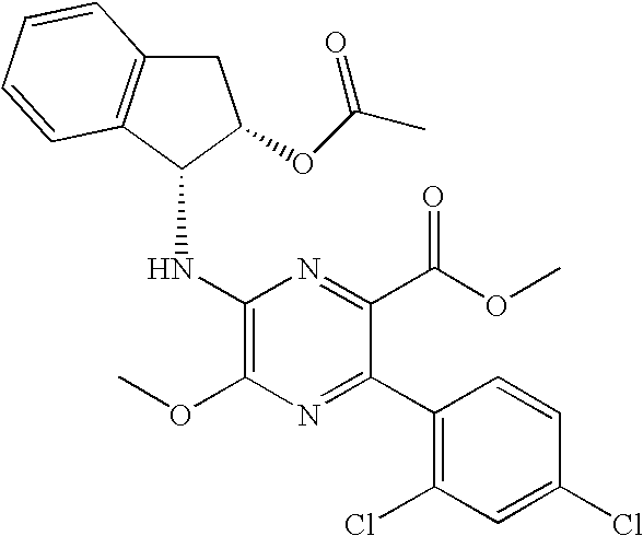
C1C2=C(C(NC3=C(OC)N=C(C4=C(Cl)C=C(Cl)C=C4)C(C(OC)=O)=N3)C1OC(C)=O)C=CC=C2
